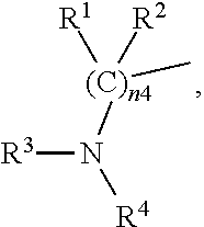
[R3]N([(C)n4]([R1])([R2])C)[R4]
